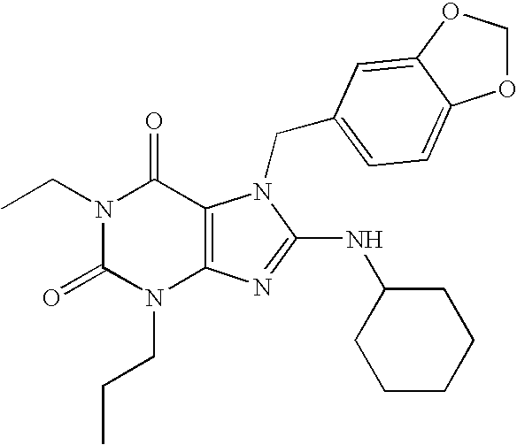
N1(CC)C(=O)N(CCC)C2=C(C1=O)N(CC1=CC=C3OCOC3=C1)C(NC1CCCCC1)=N2
